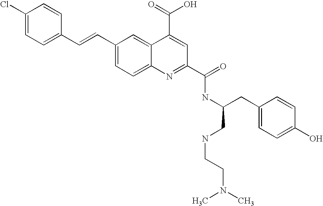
C1(Cl)=CC=C(C=CC2=CC=C3C(=C2)C(C(O)=O)=CC(C(NC(CC2=CC=C(O)C=C2)CNCCN(C)C)=O)=N3)C=C1
